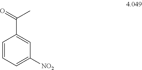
C1=CC=C([NO2])C=C1C(=O)C
